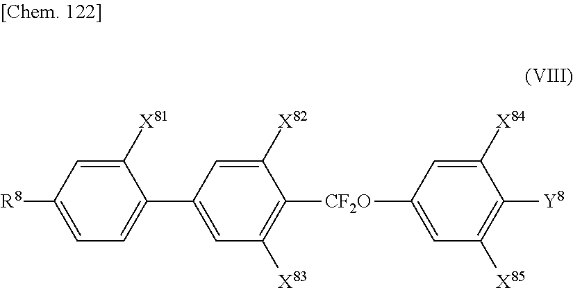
[R8]C1=CC=C(C2=CC([X83])=C([CF2O]C3=CC([X85])=C([Y8])C([X84])=C3)C([X82])=C2)C([X81])=C1
